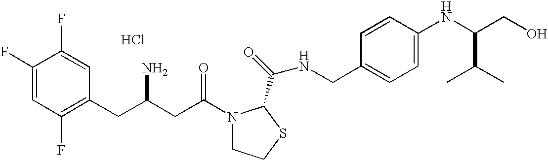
Cl.C1(F)=CC(F)=C(CC(CC(=O)N2CCSC2C(=O)NCC2=CC=C(NC(CO)C(C)C)C=C2)N)C=C1F
